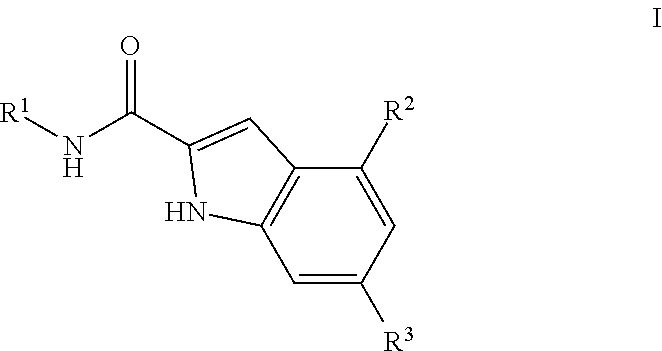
C1=C([R3])C=C([R2])C2=C1NC(C(N[R1])=O)=C2
